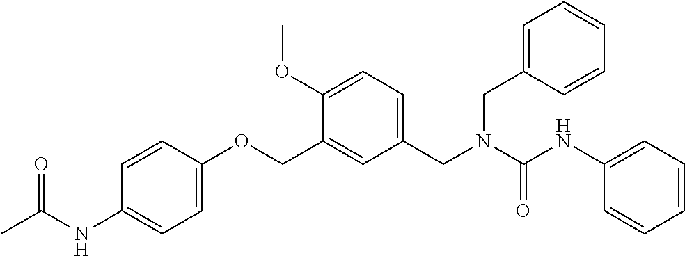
C1(OC)=CC=C(CN(C(NC2=CC=CC=C2)=O)CC2=CC=CC=C2)C=C1COC1=CC=C(NC(C)=O)C=C1
